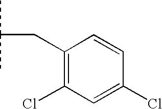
CC(C)CC1=C(Cl)C=C(Cl)C=C1
